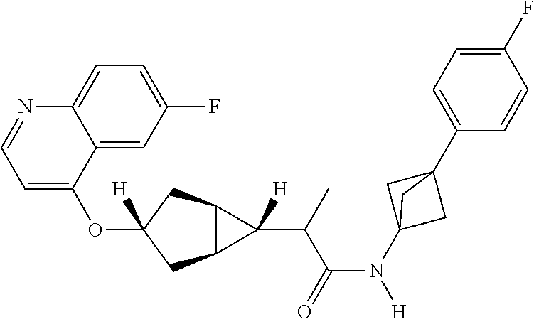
O(C1([H])CC2C(C1)C2(C(C(N([H])C12CC(C3=CC=C(F)C=C3)(C1)C2)=O)C)[H])C1=CC=NC2=CC=C(F)C=C12
